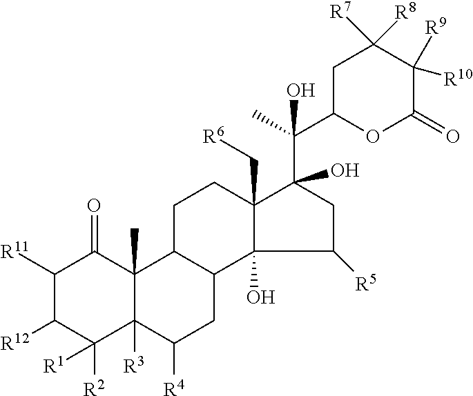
C1([R11])C([R12])C([R1])([R2])C2([R3])C(C)(C1=O)C1C(CC2[R4])C2(O)C(C[R6])(CC1)C(C(C)(C1OC(=O)C([R9])([R10])C([R7])([R8])C1)O)(O)CC2[R5]
